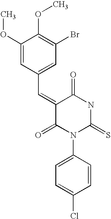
COC1=CC(C=C2C(=O)N(C3=CC=C(Cl)C=C3)C(=S)NC2=O)=CC(Br)=C1OC
